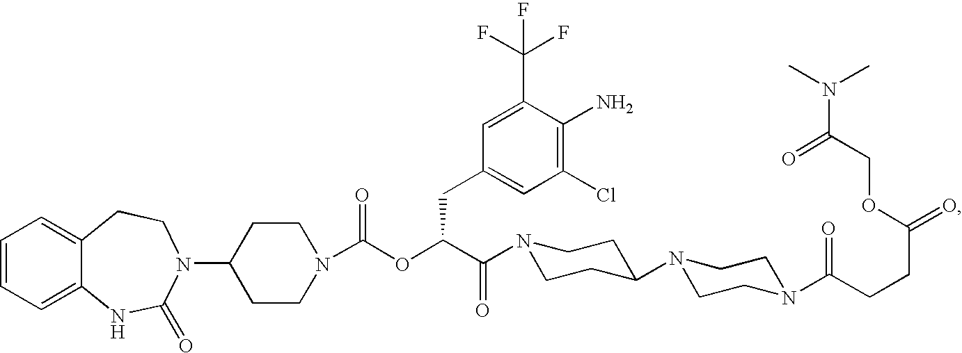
C1=CC=C2C(=C1)CCN(C1CCN(C(OC(C(=O)N3CCC(N4CCN(C(CCC(=O)OCC(N(C)C)=O)=O)CC4)CC3)CC3=CC(Cl)=C(N)C(C(F)(F)F)=C3)=O)CC1)C(=O)N2
